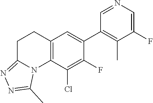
C12=C(C(Cl)=C(F)C(C3=C(C)C(F)=CN=C3)=C1)N1C(=NN=C1C)CC2
